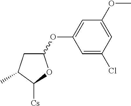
C1(OC2=CC(OC)=CC(Cl)=C2)CC(C)C([Cs])O1
